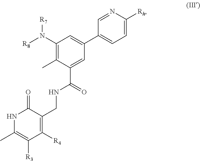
N1C(C)=C([R3])C([R4])=C(CNC(C2=CC(C3=CC=C([Rh])N=C3)=CC(N([R8])[R7])=C2C)=O)C1=O
